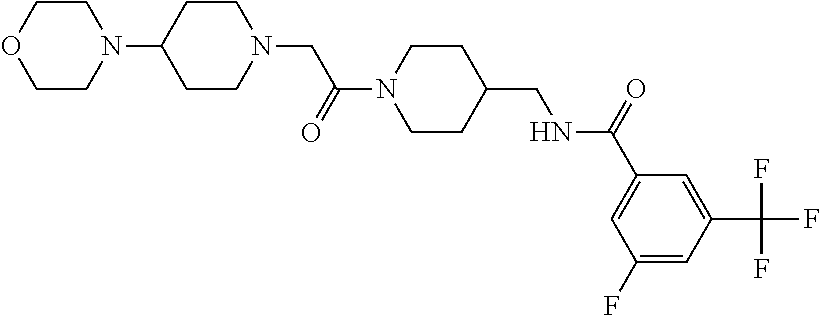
C1CN(CC(N2CCC(CNC(C3=CC(F)=CC(C(F)(F)F)=C3)=O)CC2)=O)CCC1N1CCOCC1
